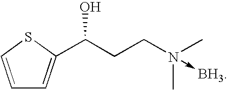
C1=CSC(C(CCN(C)(C)->[BH3])O)=C1
